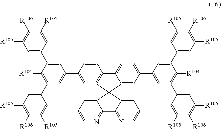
C1(C2=CC(C3=CC([R105])=C([R106])C([R105])=C3)=C([R104])C(C3=CC([R105])=C([R106])C([R105])=C3)=C2)=CC2=C(C=C1)C1=CC=C(C3=CC(C4=CC([R105])=C([R106])C([R105])=C4)=C([R104])C(C4=CC([R105])=C([R106])C([R105])=C4)=C3)C=C1C21C2=CC=CN=C2C2=NC=CC=C21
